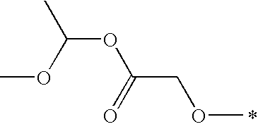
CC(OC(COC)=O)OC
